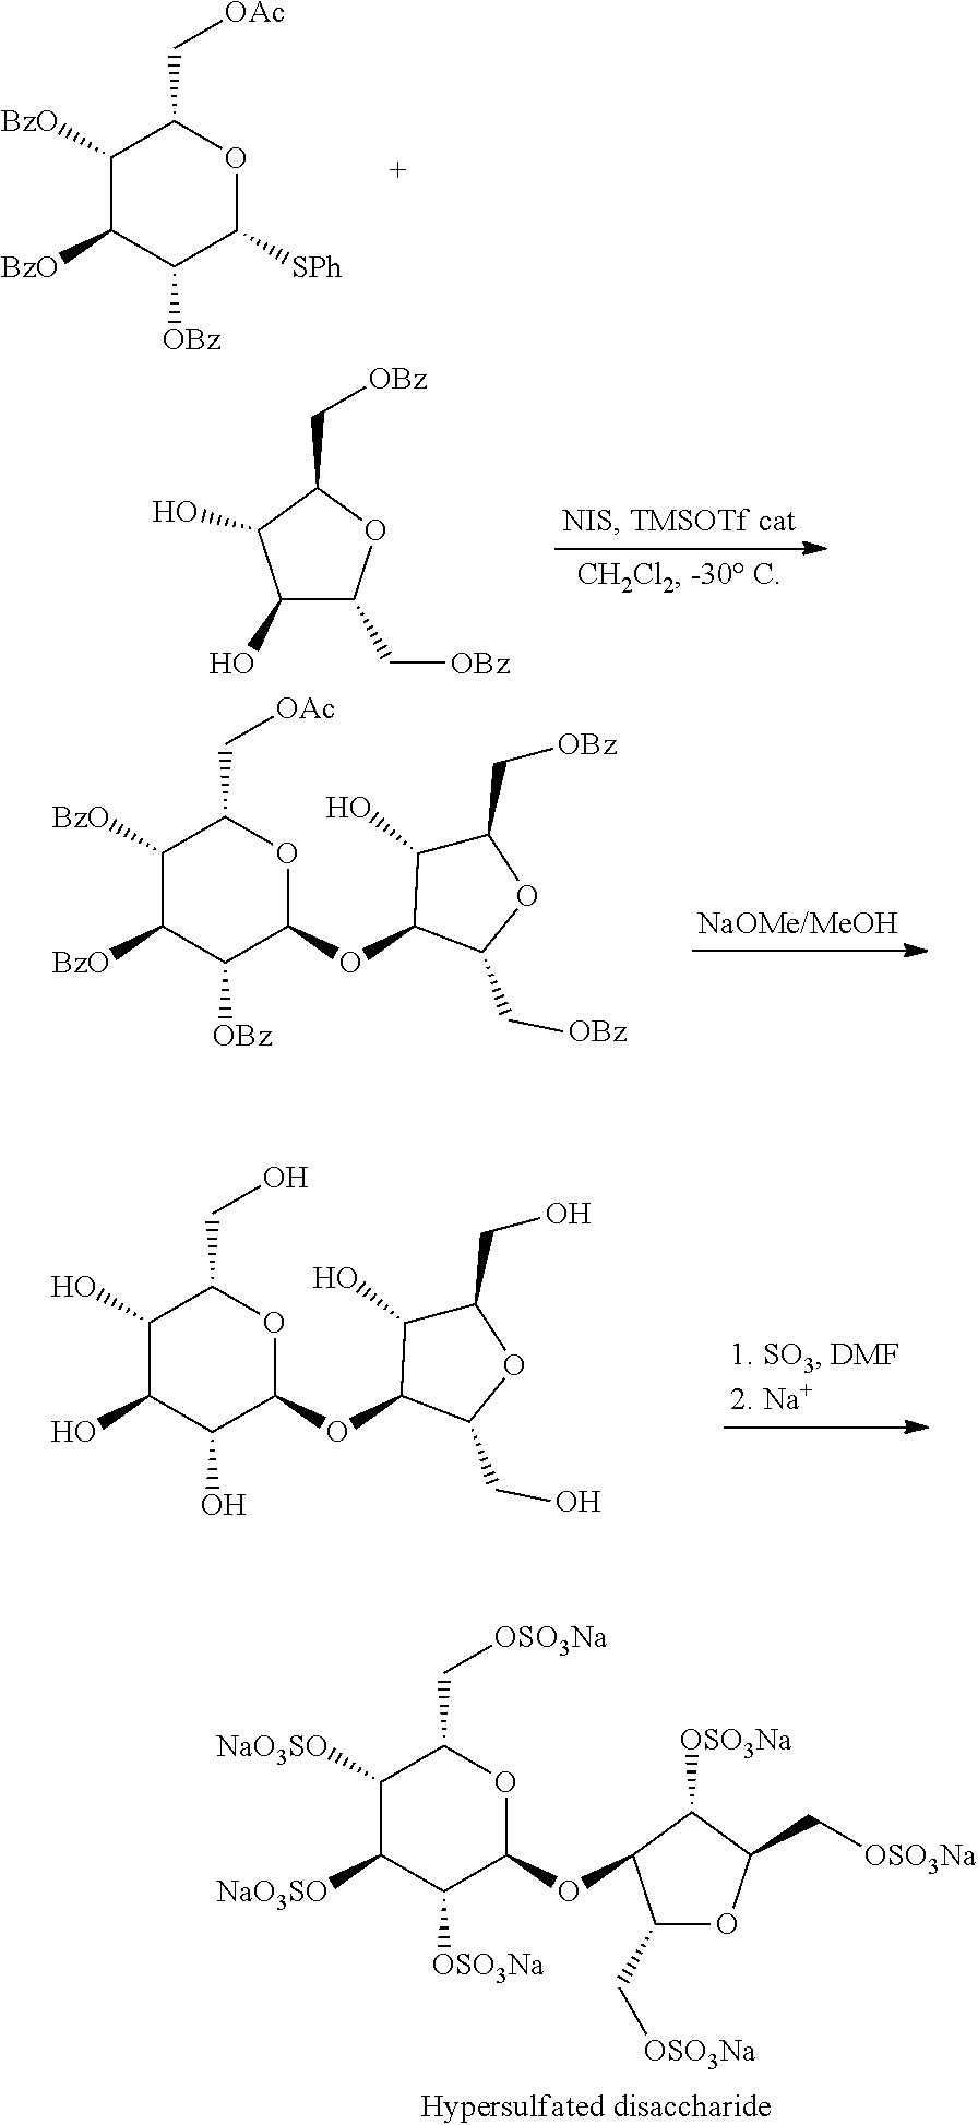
C1([BzO])C([BzO])C([OBz])C([SPh])OC1C[OAc].C1(O)C(C[OBz])OC(C[OBz])C1O.C1([BzO])C([BzO])C([OBz])C(OC2C(C[OBz])OC(C[OBz])C2O)OC1C[OAc].C1([NaO3SO])C([NaO3SO])C([OSO3Na])C(OC2C(C[OSO3Na])OC(C[OSO3Na])C2[OSO3Na])OC1C[OSO3Na].C1(O)C(O)C(O)C(OC2C(CO)OC(CO)C2O)OC1CO
